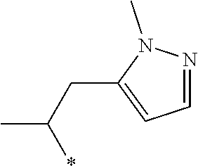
C1(CC(*)C)=CC=NN1C
